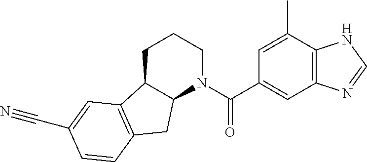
C1C2C(N(C(C3=CC4=C(C(C)=C3)NC=N4)=O)CC1)CC1=C2C=C(C#N)C=C1
